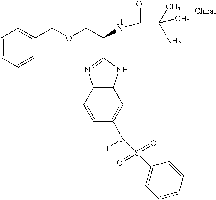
C1=CC=CC(COCC(NC(C(C)(N)C)=O)C2=NC3=C(N2)C=C(N([H])S(=O)(=O)C2=CC=CC=C2)C=C3)=C1
